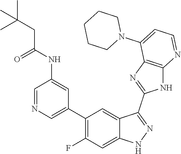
C1=NC=C(C2=C(F)C=C3C(=C2)C(C2=NC4=C(N2)N=CC=C4N2CCCCC2)=NN3)C=C1NC(CC(C)(C)C)=O
